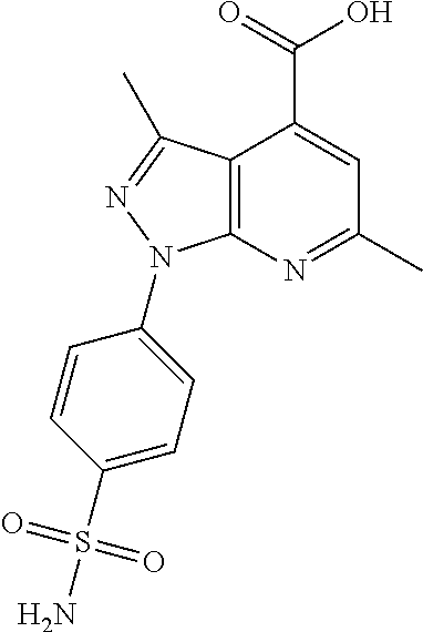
C12=C(N=C(C)C=C1C(=O)O)N(C1=CC=C(S(=O)(=O)N)C=C1)N=C2C
